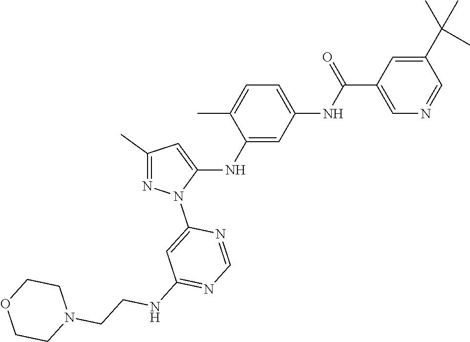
C1(C)=NN(C2=CC(NCCN3CCOCC3)=NC=N2)C(NC2=CC(NC(C3=CN=CC(C(C)(C)C)=C3)=O)=CC=C2C)=C1
